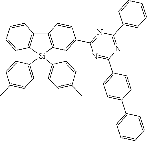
C12=C([Si](C3=CC=C(C)C=C3)(C3=CC=C(C)C=C3)C3=C1C=CC(C1=NC(C4=CC=CC=C4)=NC(C4=CC=C(C5=CC=CC=C5)C=C4)=N1)=C3)C=CC=C2
